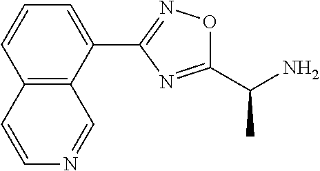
C1=CC2=C(C(C3=NOC(C(N)C)=N3)=C1)C=NC=C2
